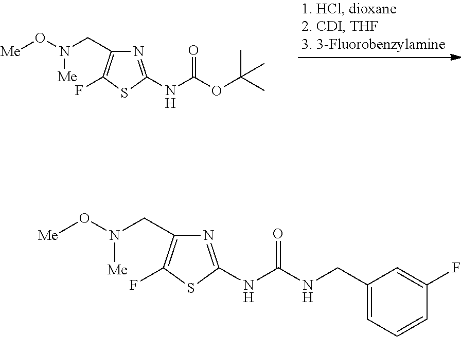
O(C(NC1=NC(CN([Me])O[Me])=C(F)S1)=O)C(C)(C)C.N(C(NC1=NC(CN([Me])O[Me])=C(F)S1)=O)CC1=CC=CC(F)=C1
